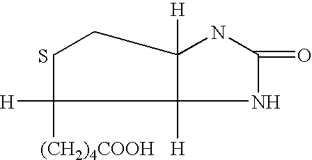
S.C1CC([H])([(CH2)4COOH])C2([H])NC(=O)NC12[H]
